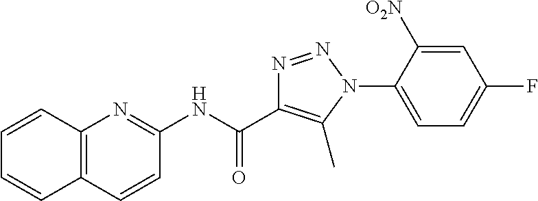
C1(NC(C2=C(C)N(C3=CC=C(F)C=C3[O2N])N=N2)=O)=NC2=C(C=C1)C=CC=C2
